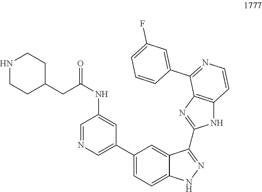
C1(C2=CN=CC(NC(=O)CC3CCNCC3)=C2)=CC=C2C(=C1)C(C1=NC3=C(N1)C=CN=C3C1=CC(F)=CC=C1)=NN2
